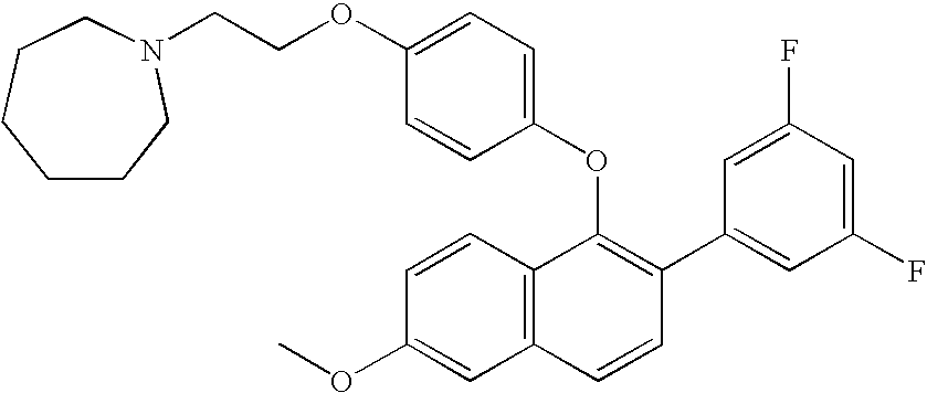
O(C1=C(C2=CC(F)=CC(F)=C2)C=CC2=C1C=CC(OC)=C2)C1=CC=C(OCCN2CCCCCC2)C=C1
